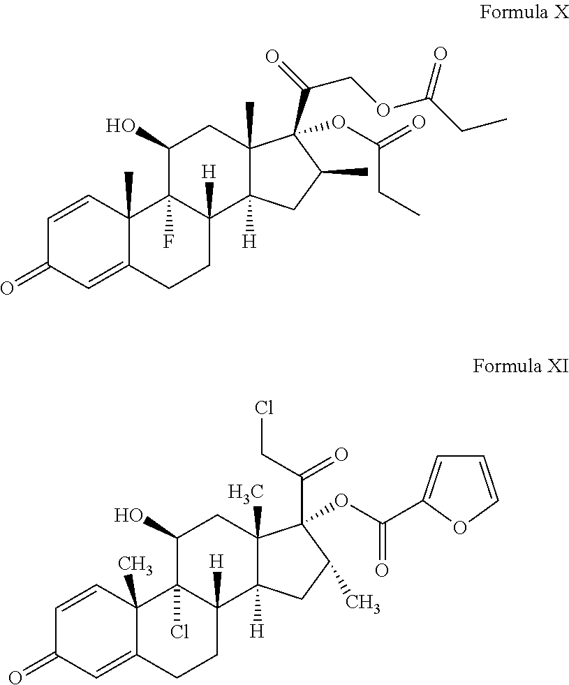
C1=CC2(C)C(=CC1=O)CCC1([H])C2(F)C(O)CC2(C)C1([H])CC(C)C2(C(COC(CC)=O)=O)OC(CC)=O.C1=CC2(C)C(=CC1=O)CCC1([H])C2(Cl)C(O)CC2(C)C1([H])CC(C)C2(OC(=O)C1=CC=CO1)C(CCl)=O
